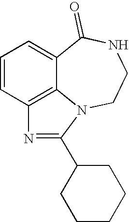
C1=CC2=C3C(=C1)C(=O)NCCN3C(C1CCCCC1)=N2
